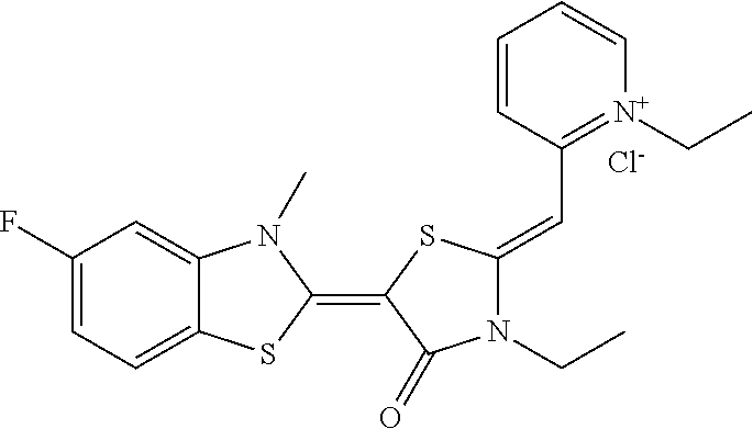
C1(F)=CC=C2C(=C1)N(C)C(=C1SC(=CC3=[N+](CC)C=CC=C3)N(CC)C1=O)S2.[Cl-]
